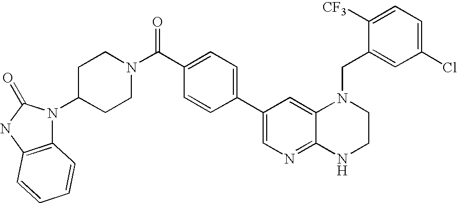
C1=CC(C2=CN=C3C(=C2)N(CC2=CC(Cl)=CC=C2[CF3])CCN3)=CC=C1C(N1CCC(N2C3=C(NC2=O)C=CC=C3)CC1)=O
